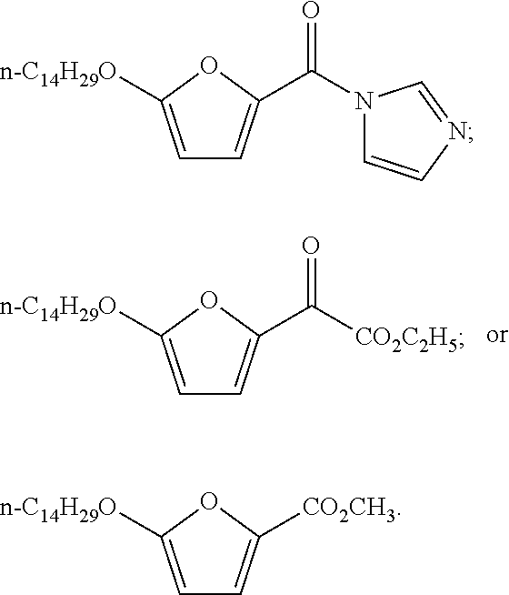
C1=C([n-C14H29O])OC(C([CO2C2H5])=O)=C1.C1=C([n-C14H29O])OC(C(N2C=CN=C2)=O)=C1.C1=C([n-C14H29O])OC([CO2CH3])=C1
